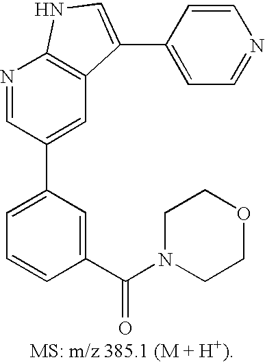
C1=C(C2=CC3=C(N=C2)NC=C3C2=CC=NC=C2)C=C(C(=O)N2CCOCC2)C=C1
